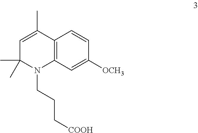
C12=C(C=C([OCH3])C=C1)N(CCC[COOH])C(C)(C)C=C2C
